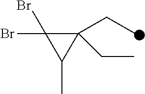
C1(CC)(CC)C(Br)(Br)C1C
